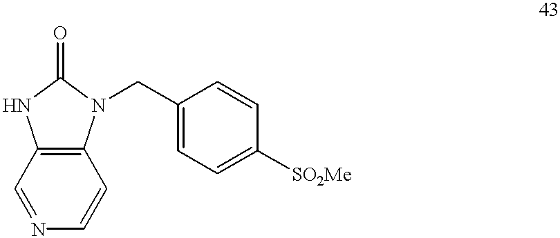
C12=C(C=NC=C1)NC(=O)N2CC1=CC=C([SO2Me])C=C1
